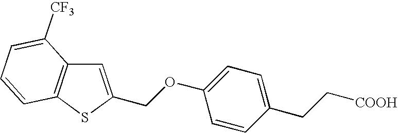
C1=C(COC2=CC=C(CC[COOH])C=C2)SC2=C1C([CF3])=CC=C2
